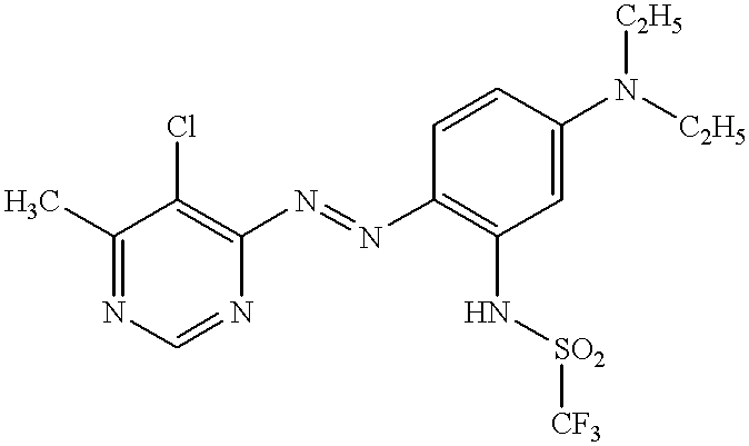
C1(C)=NC=NC(N=NC2=C(N[SO2][CF3])C=C(N([C2H5])[C2H5])C=C2)=C1Cl
